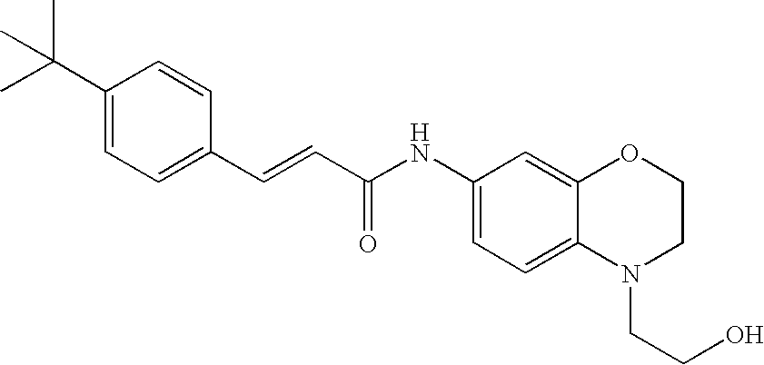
C(=CC(=O)NC1=CC=C2C(=C1)OCCN2CCO)C1=CC=C(C(C)(C)C)C=C1
